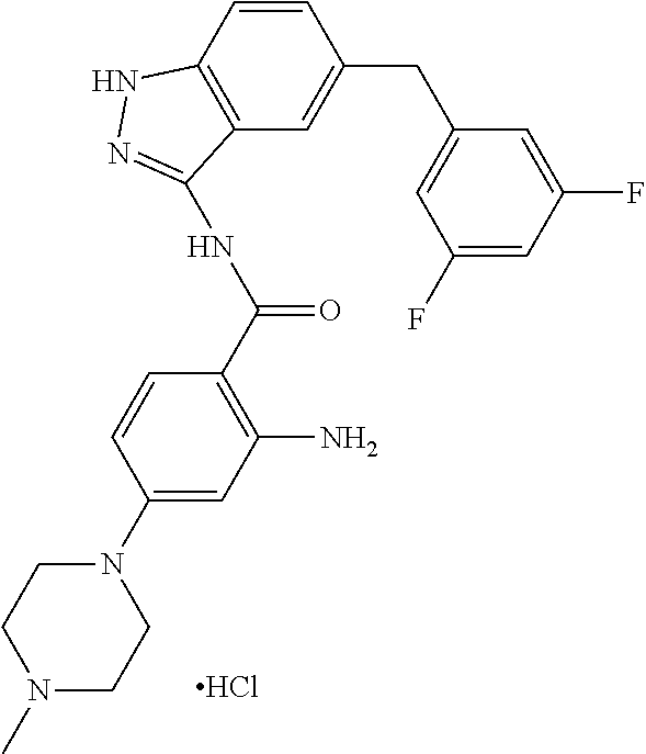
CN1CCN(C2=CC(N)=C(C(NC3=NNC4=C3C=C(CC3=CC(F)=CC(F)=C3)C=C4)=O)C=C2)CC1.Cl
